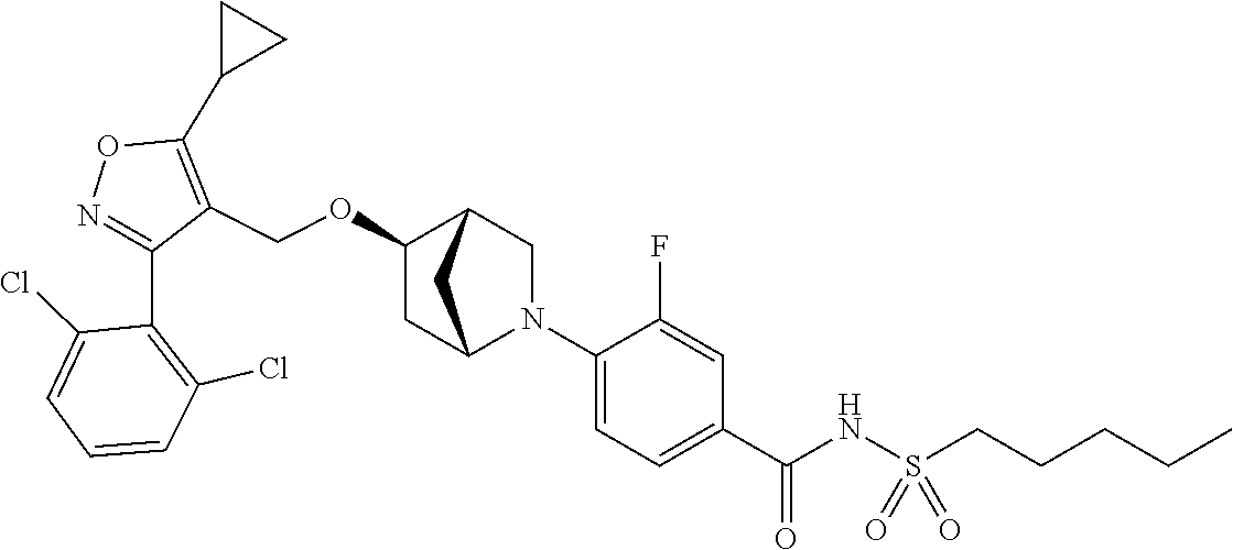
N1=C(C2=C(Cl)C=CC=C2Cl)C(COC2CC3N(C4=CC=C(C(NS(CCCCC)(=O)=O)=O)C=C4F)CC2C3)=C(C2CC2)O1
